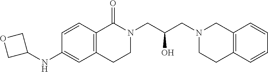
C1=CC2=C(C=C1NC1COC1)CCN(CC(CN1CCC3=C(C1)C=CC=C3)O)C2=O
